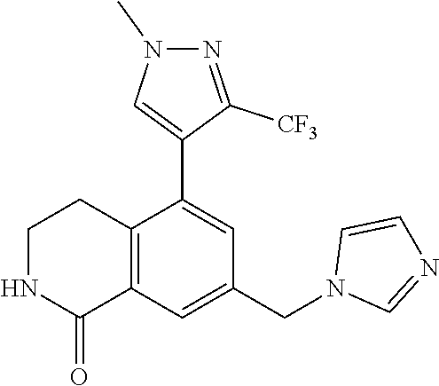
N1C(=O)C2=C(CC1)C(C1=CN(C)N=C1[CF3])=CC(CN1C=NC=C1)=C2
